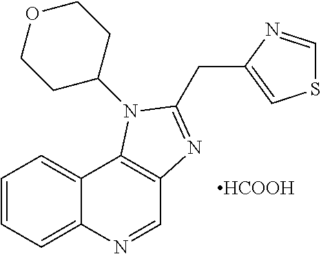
C1=NC2=CC=CC=C2C2=C1N=C(CC1=CSC=N1)N2C1CCOCC1.[HCOOH]
